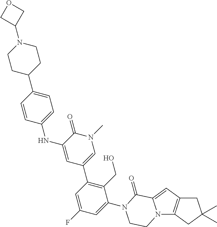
C1=CC(NC2=CC(C3=C(CO)C(N4C(=O)C5=CC6=C(N5CC4)CC(C)(C)C6)=CC(F)=C3)=CN(C)C2=O)=CC=C1C1CCN(C2COC2)CC1
